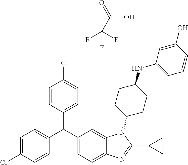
C1=C(Cl)C=CC(C(C2=CC=C3C(=C2)N(C2CCC(NC4=CC=CC(O)=C4)CC2)C(C2CC2)=N3)C2=CC=C(Cl)C=C2)=C1.C(C(F)(F)F)(=O)O
